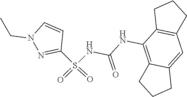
C(NC1=C2C(=CC3=C1CCC3)CCC2)(=O)NS(C1=NN(CC)C=C1)(=O)=O
